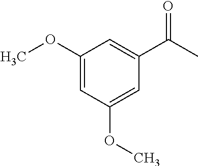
C1(OC)=CC(OC)=CC(C(C)=O)=C1
